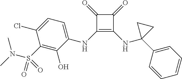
C1(=O)C(NC2=CC=C(Cl)C(S(N(C)C)(=O)=O)=C2O)=C(NC2(C3=CC=CC=C3)CC2)C1=O
